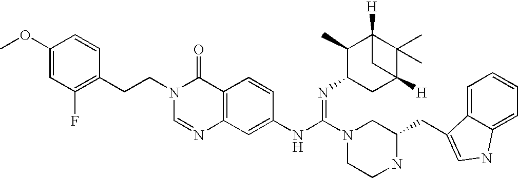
C1(N=C(NC2=CC3=C(C(=O)N(CCC4=C(F)C=C(OC)C=C4)C=N3)C=C2)N2CCNC(CC3=CNC4=CC=CC=C43)C2)CC2([H])C(C)(C)C([H])(C1C)C2
